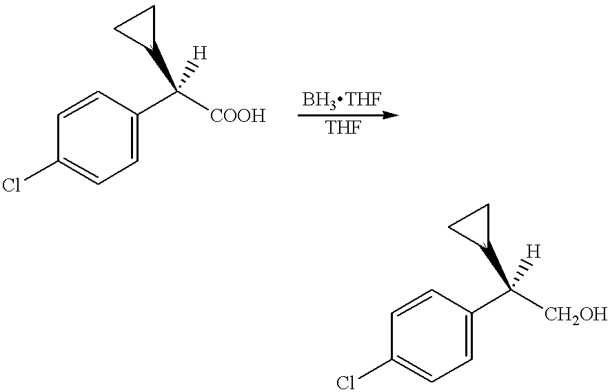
C(C1=CC=C(Cl)C=C1)(C1CC1)([H])[COOH].C1(C(C2CC2)([H])[CH2OH])=CC=C(Cl)C=C1
